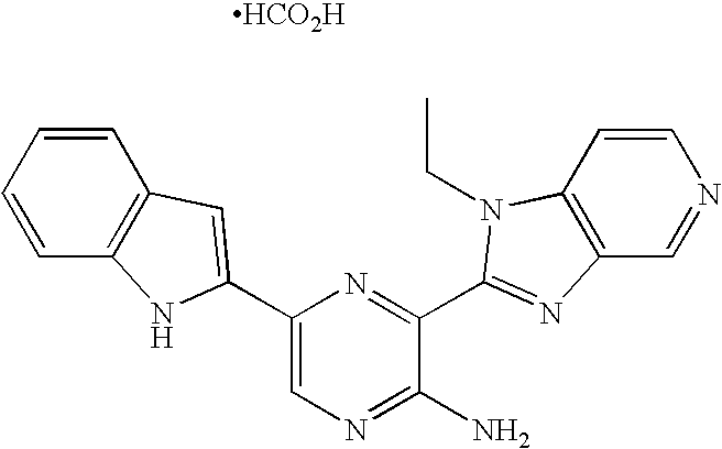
C1=CC2=C(C=N1)N=C(C1=NC(C3=CC4=C(N3)C=CC=C4)=CN=C1N)N2CC.[HCO2H]
